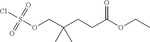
O(CC(CCC(OCC)=O)(C)C)S(Cl)(=O)=O
